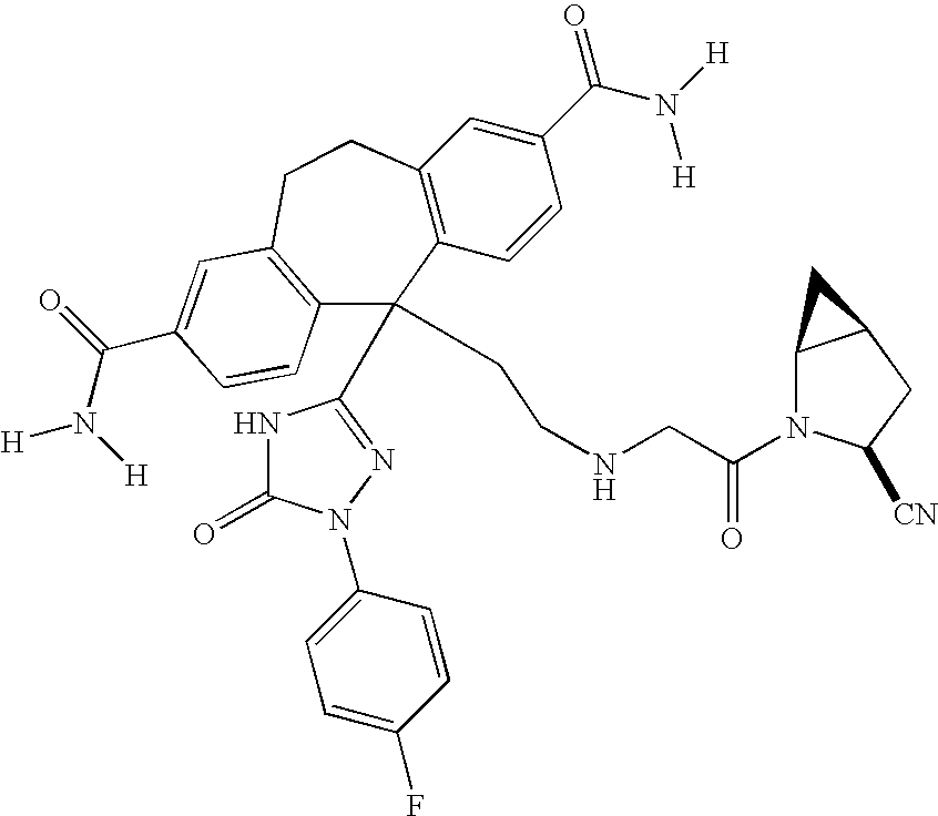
C12=C(C=CC(C(N([H])[H])=O)=C1)C(C1=NN(C3=CC=C(F)C=C3)C(=O)N1)(CCNCC(N1C3C(CC1[CN])C3)=O)C1=C(CC2)C=C(C(N([H])[H])=O)C=C1
